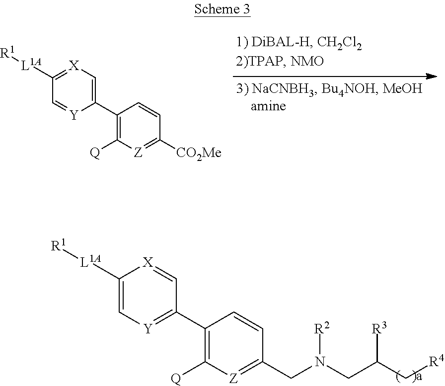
C1([L1A][R1])=[X]C=C(C2=C([Q])[Z]=C([CO2Me])C=C2)[Y]=C1.C1([L1A][R1])=C[Y]=C(C2=C([Q])[Z]=C(CN(CC(C[R4])[R3])[R2])C=C2)C=[X]1
